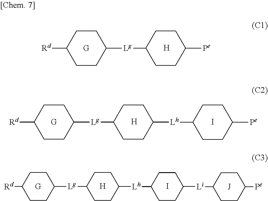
[H].C1CC([Lg]C2CCC([Pe])CC2)CCC1[Rd].[H].I.C1CC([Lg]C2CCC([Lh]C3CCC([Pe])CC3)CC2)CCC1[Rd].[H].I.C1CC([Lg]C2CCC([Lh]C3CCC([Li]C4CCC([Pe])CC4)CC3)CC2)CCC1[Rd]
